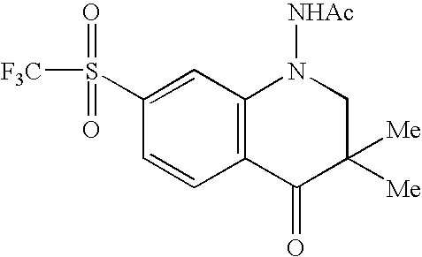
C1=CC2=C(C=C1S([F3C])(=O)=O)N([NHAc])CC([Me])([Me])C2=O
